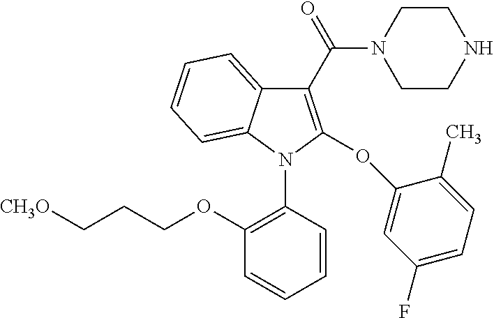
C1(C(=O)N2CCNCC2)=C(OC2=CC(F)=CC=C2C)N(C2=C(OCCC[CH3O])C=CC=C2)C2=CC=CC=C12
